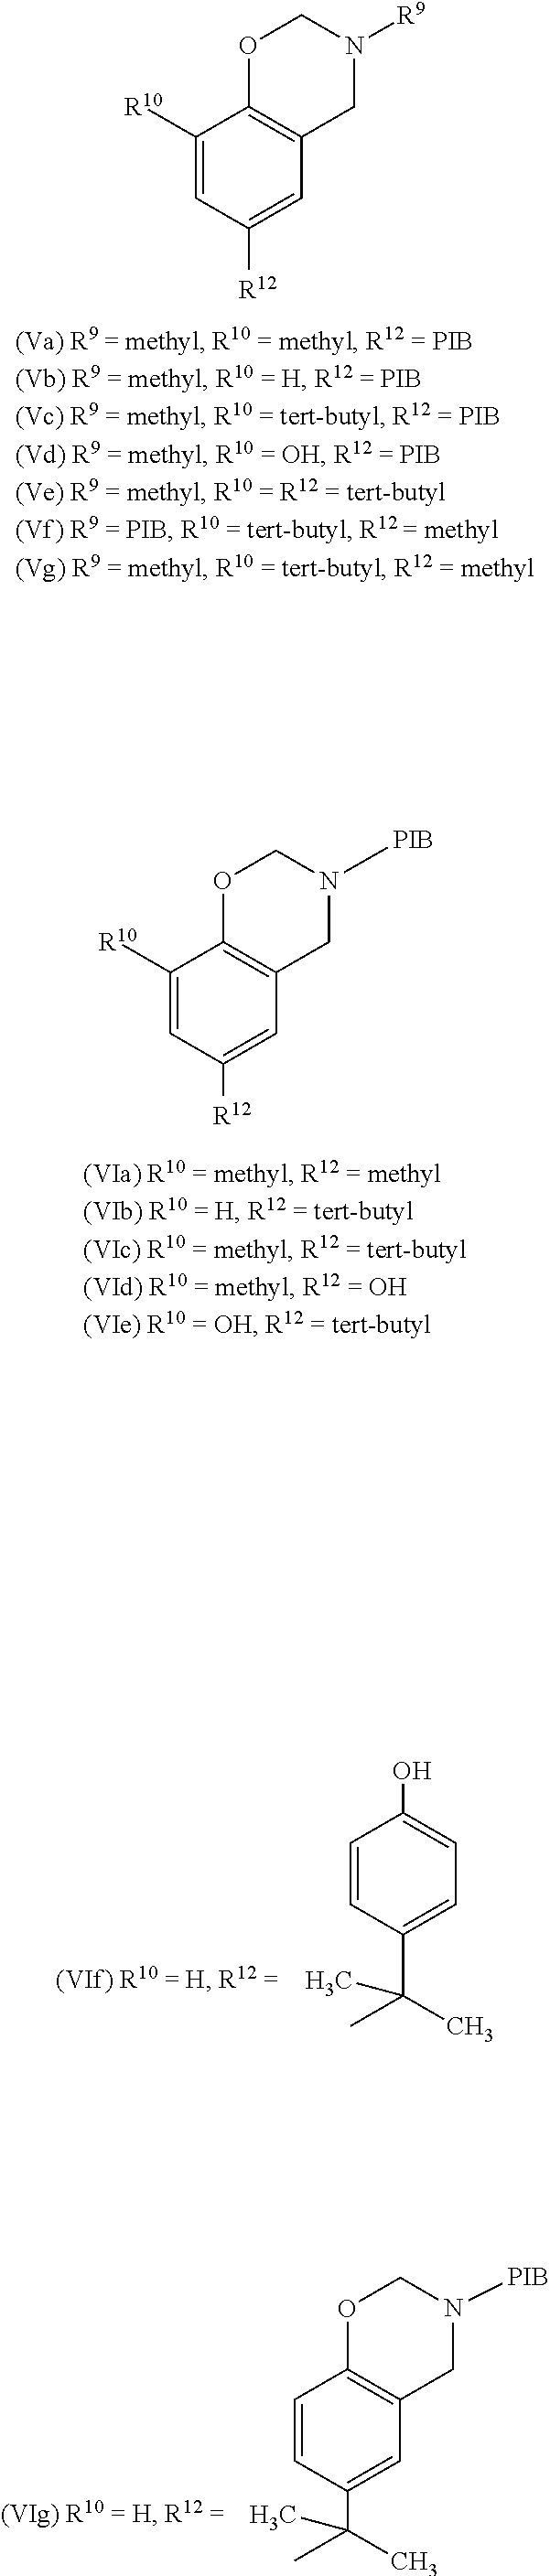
C1([R10])=CC([R12])=CC2=C1OCN([R9])C2.C1([R10])=CC([R12])=CC2=C1OCN([PIB])C2.C1=CC(C(C)(C)C)=CC=C1O.C1=CC(C(C)(C)C)=CC2=C1OCN([PIB])C2
